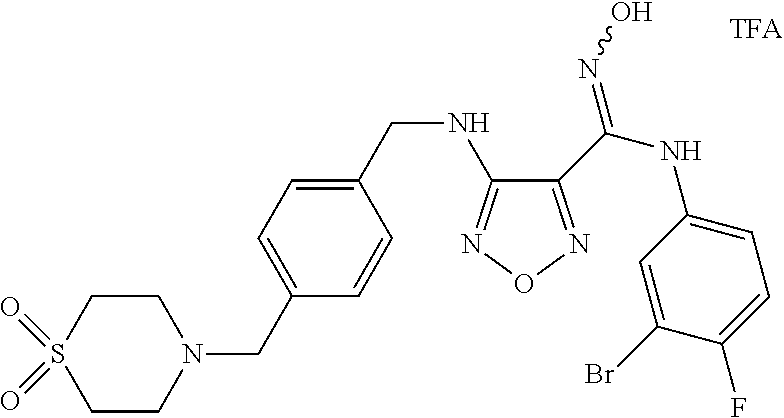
N1(CC2=CC=C(CNC3=NON=C3C(NC3=CC=C(F)C(Br)=C3)=NO)C=C2)CCS(=O)(=O)CC1
